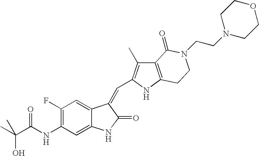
OC(C(NC1=C(F)C=C2C(=C1)NC(=O)C2=CC1=C(C)C2=C(N1)CCN(CCN1CCOCC1)C2=O)=O)(C)C
